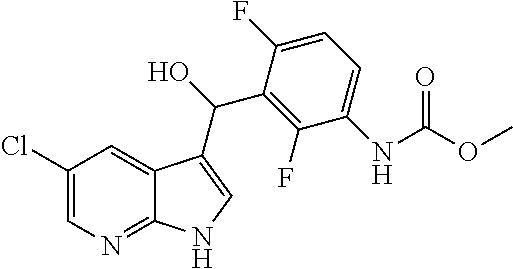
C1(F)=C(C(O)C2=CNC3=NC=C(Cl)C=C32)C(F)=CC=C1NC(OC)=O
